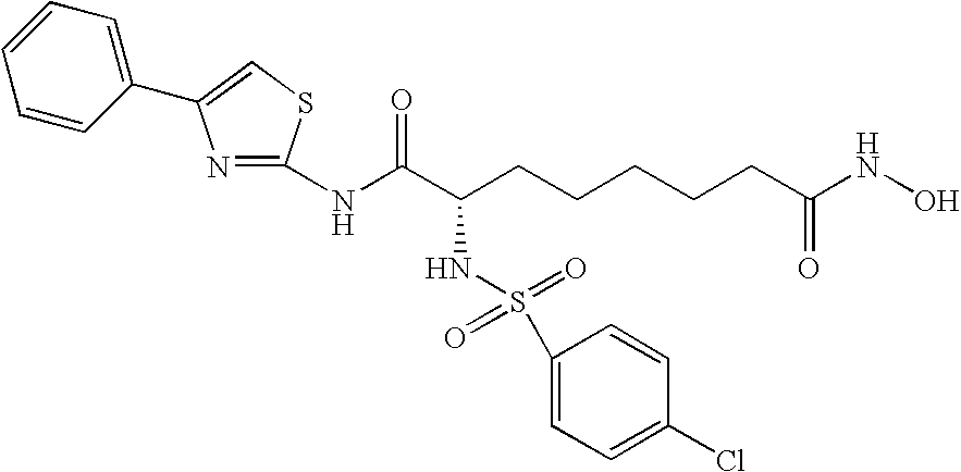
C1(NC(C(CCCCCC(NO)=O)NS(=O)(=O)C2=CC=C(Cl)C=C2)=O)=NC(C2=CC=CC=C2)=CS1
